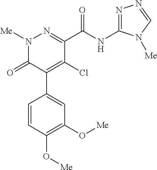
C1(C(NC2=NN=CN2[Me])=O)=NN([Me])C(=O)C(C2=CC(O[Me])=C(O[Me])C=C2)=C1Cl
